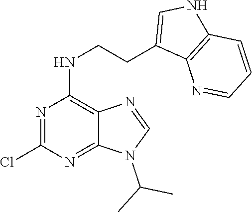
N1=CN(C(C)C)C2=NC(Cl)=NC(NCCC3=CNC4=C3N=CC=C4)=C12
